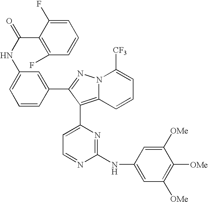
C1=C(F)C(C(NC2=CC=CC(C3=NN4C(=C3C3=CC=NC(NC5=CC([OMe])=C([OMe])C([OMe])=C5)=N3)C=CC=C4[CF3])=C2)=O)=C(F)C=C1
